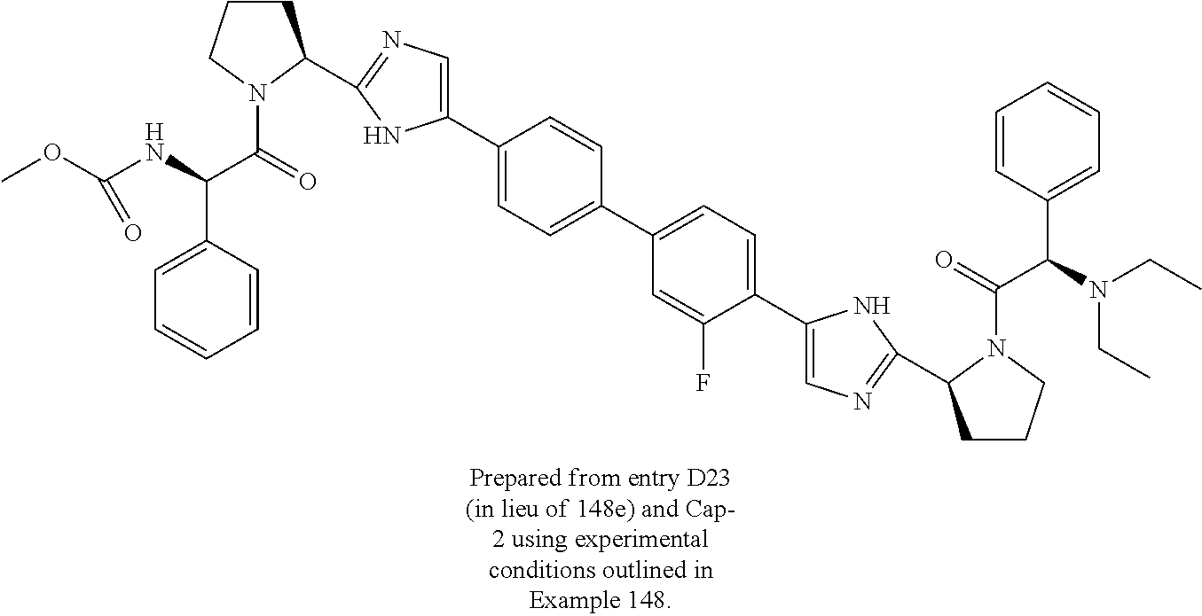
C1CCN(C(=O)C(NC(OC)=O)C2=CC=CC=C2)C1C1=NC=C(C2=CC=C(C3=CC=C(C4=CN=C(C5CCCN5C(=O)C(N(CC)CC)C5=CC=CC=C5)N4)C(F)=C3)C=C2)N1
